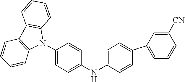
C12=C(C=CC=C1)N(C1=CC=C(NC3=CC=C(C4=CC=CC([CN])=C4)C=C3)C=C1)C1=C2C=CC=C1
